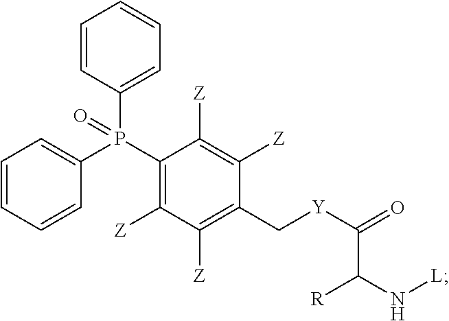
C1=CC=CC(P(C2=C([Z])C([Z])=C(C[Y]C(=O)C(N[L])[R])C([Z])=C2[Z])(C2=CC=CC=C2)=O)=C1
